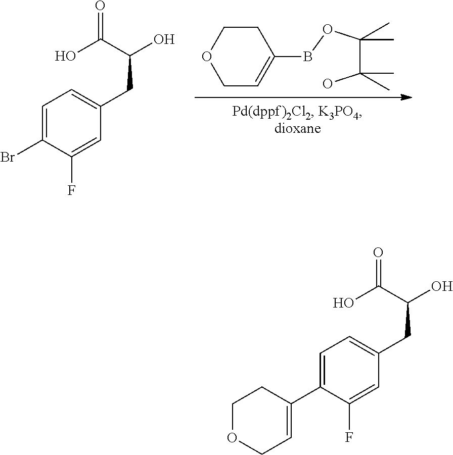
C1C=C(BOC(C(O)(C)C)(C)C)CCO1.C1=C(Br)C(F)=CC(CC(O)C(O)=O)=C1.C1=C(C2=CCOCC2)C(F)=CC(CC(O)C(O)=O)=C1
